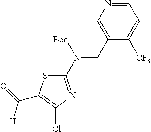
C1(N(CC2=CN=CC=C2[CF3])[Boc])=NC(Cl)=C(C(=O)[H])S1
